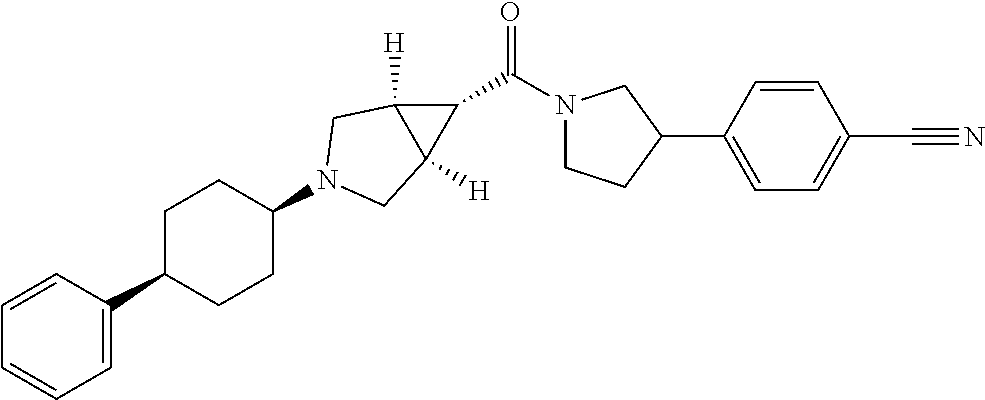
C1=CC(C2CCC(N3CC4([H])C(C(N5CCC(C6=CC=C(C#N)C=C6)C5)=O)C4([H])C3)CC2)=CC=C1
